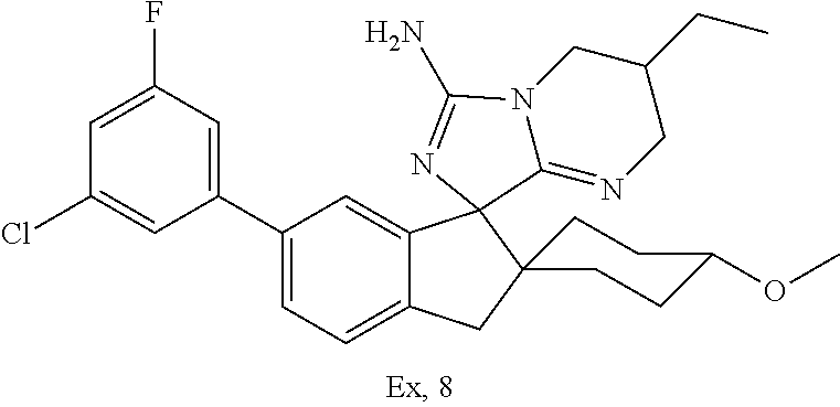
C1(C2=CC=C3C(=C2)C2(C4(C3)CCC(OC)CC4)C3=NCC(CC)CN3C(N)=N2)=CC(F)=CC(Cl)=C1
